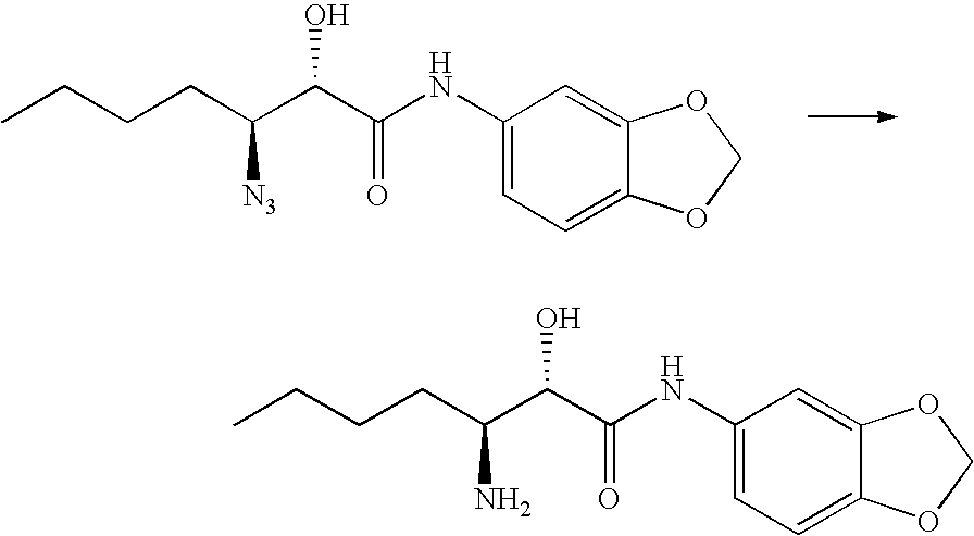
CCCCC(C(C(=O)NC1=CC=C2C(=C1)OCO2)O)[N3].CCCCC(C(C(=O)NC1=CC=C2C(=C1)OCO2)O)N
